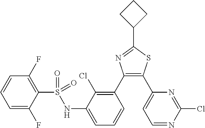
C1=CC(F)=C(S(NC2=CC=CC(C3=C(C4=CC=NC(Cl)=N4)SC(C4CCC4)=N3)=C2Cl)(=O)=O)C(F)=C1
